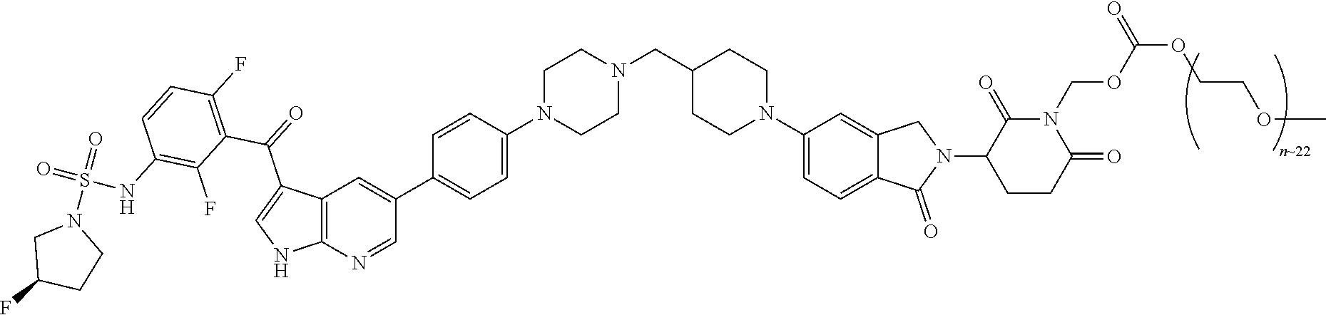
C12=C(N=CC(C3=CC=C(N4CCN(CC5CCN(C6=CC=C7C(=C6)CN(C6CCC(=O)N(COC(OCCOC)=O)C6=O)C7=O)CC5)CC4)C=C3)=C1)NC=C2C(=O)C1=C(F)C=CC(NS(=O)(=O)N2CC(F)CC2)=C1F
